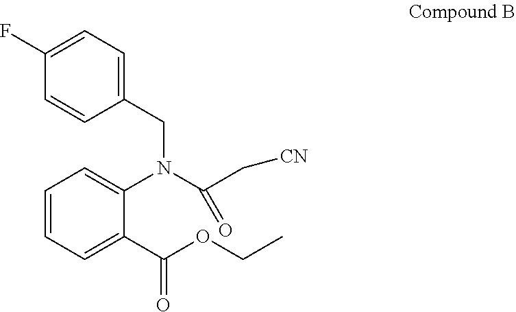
C1(CN(C2=CC=CC=C2C(=O)OCC)C(C[CN])=O)=CC=C(F)C=C1
